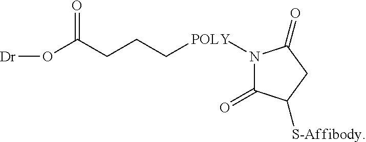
[Dr]OC(CCC[POLY]N1C(=O)C([S-Affibody])CC1=O)=O
